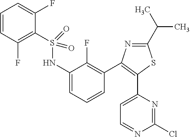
C1(C(C)C)=NC(C2=C(F)C(NS(C3=C(F)C=CC=C3F)(=O)=O)=CC=C2)=C(C2=CC=NC(Cl)=N2)S1
